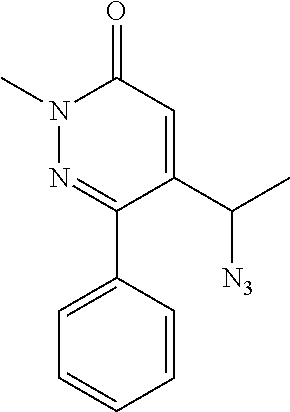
N1(C)N=C(C2=CC=CC=C2)C(C(C)[N3])=CC1=O
